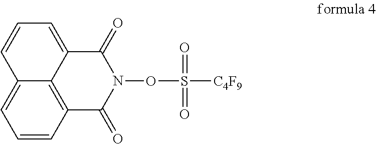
C1=CC2=C3C(=C1)C=CC=C3C(=O)N(OS([C4F9])(=O)=O)C2=O
